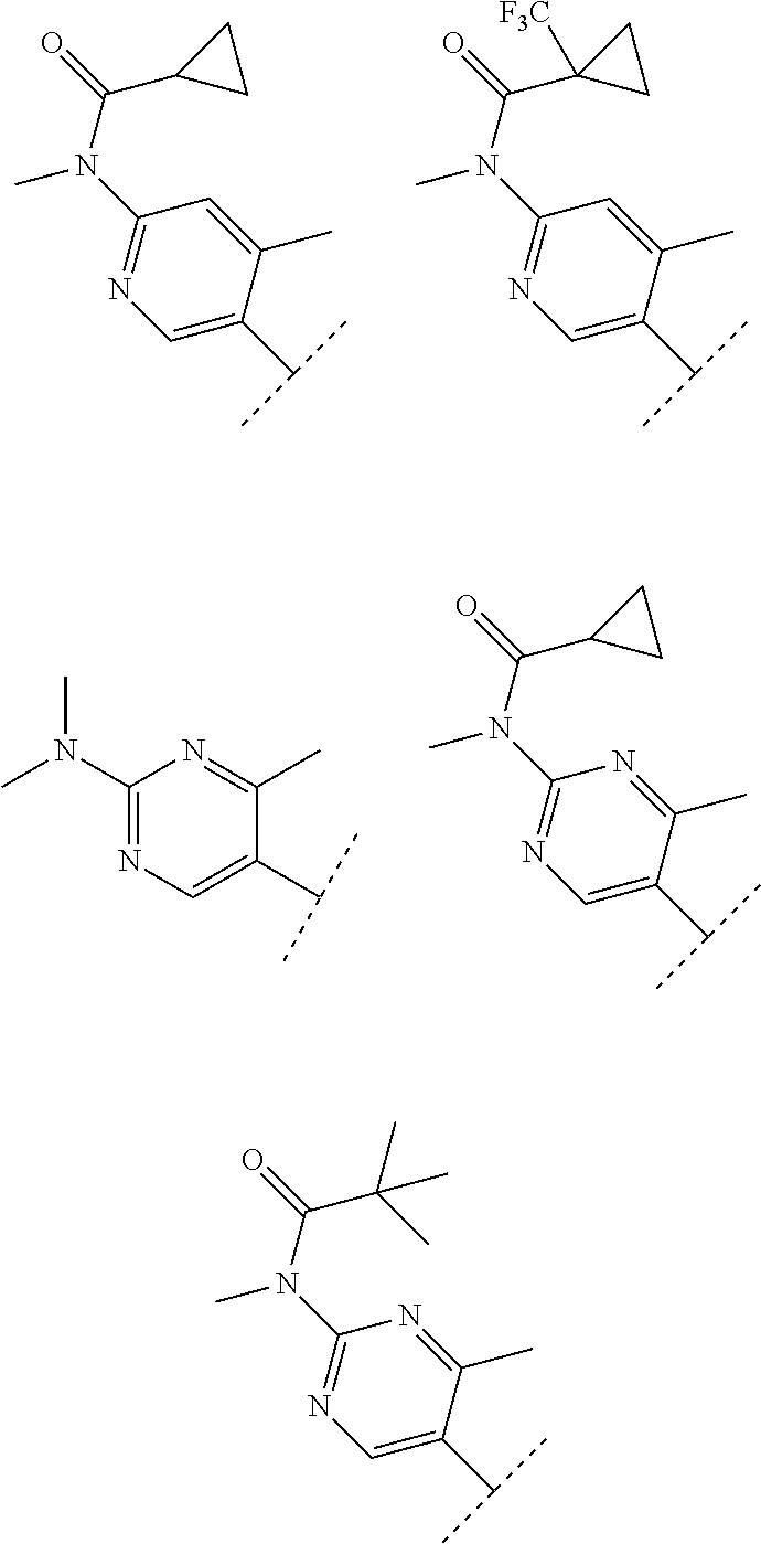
C1(N(C(=O)C2CC2)C)=NC=C(C(C)C)C(C)=C1.C1(N(C(=O)C2([F3C])CC2)C)=NC=C(C(C)C)C(C)=C1.C1(N(C)C)=NC=C(C(C)C)C(C)=N1.C1(N(C(=O)C2CC2)C)=NC=C(C(C)C)C(C)=N1.C1(N(C(=O)C(C)(C)C)C)=NC=C(C(C)C)C(C)=N1
